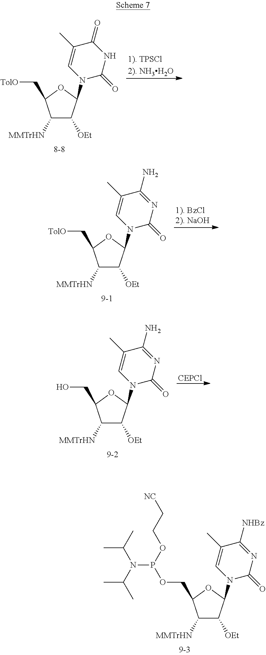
C1([MMTrHN])C([OEt])C(N2C=C(C)C(=O)NC2=O)OC1C[TolO].[1). TPSCl2). NH3H2O].C1([MMTrHN])C([OEt])C(N2C=C(C)C(N)=NC2=O)OC1C[TolO].[1). BzCl2). NaOH].[CEPCl].C1([MMTrHN])C([OEt])C(N2C=C(C)C(N)=NC2=O)OC1CO.C1([MMTrHN])C([OEt])C(N2C=C(C)C([NHBz])=NC2=O)OC1COP(N(C(C)C)C(C)C)OCC[NC]
